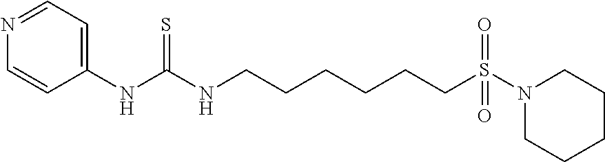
C1(NC(NCCCCCCS(N2CCCCC2)(=O)=O)=S)=CC=NC=C1
